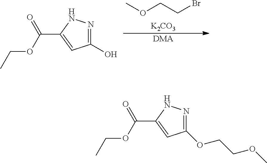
COCCBr.[K2CO3].[DMA].C1(O)=NNC(C(OCC)=O)=C1.C1(OCCOC)=NNC(C(OCC)=O)=C1
